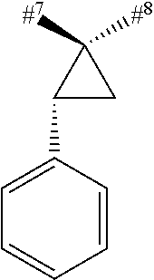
C1(C2CC2([#7])[#8])=CC=CC=C1
